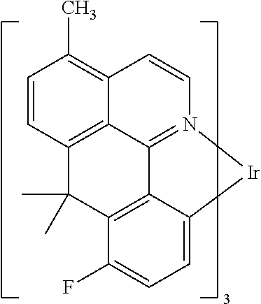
C1=CC2=C3C(=C1C)C=CN1=C3C3=C(C(F)=CC=C3[Ir]1)C2(C)C
